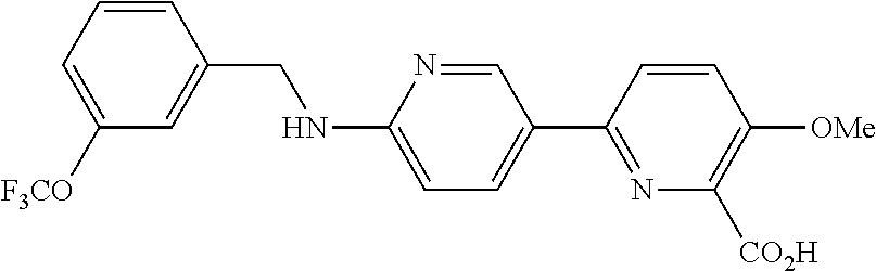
C1=CC(CNC2=CC=C(C3=NC([CO2H])=C([OMe])C=C3)C=N2)=CC([F3CO])=C1
